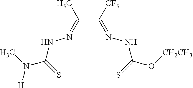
C(C(=NNC(O[CH2CH3])=S)[CF3])(=NNC(N(C)[H])=S)C
